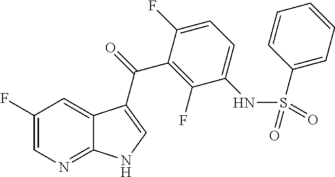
C1(F)=CN=C2C(=C1)C(C(=O)C1=C(F)C(NS(=O)(C3=CC=CC=C3)=O)=CC=C1F)=CN2
